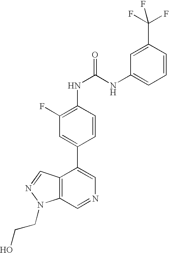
C12=C(C=NC=C1C1=CC(F)=C(NC(=O)NC3=CC=CC(C(F)(F)F)=C3)C=C1)N(CCO)N=C2
